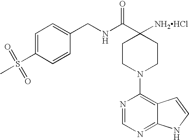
C1(C(NCC2=CC=C(S(C)(=O)=O)C=C2)=O)([NH2HCl])CCN(C2=C3C(=NC=N2)NC=C3)CC1
